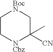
C1C[NCbz]C([CN])(C)C[BocN]1
